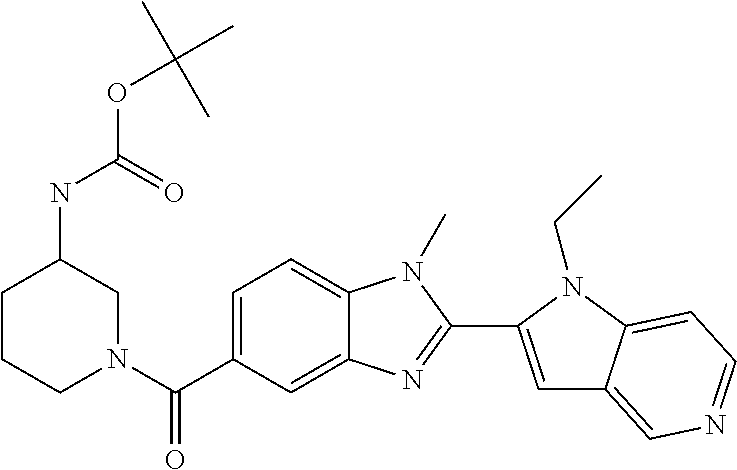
C12=CC=C(C(N3CC(NC(=O)OC(C)(C)C)CCC3)=O)C=C1N=C(C1=CC3=CN=CC=C3N1CC)N2C
